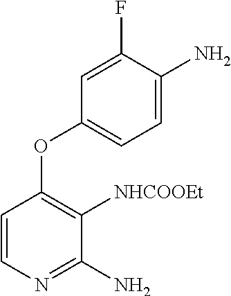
C1=CN=C(N)C([NHCOOEt])=C1OC1=CC=C(N)C(F)=C1
